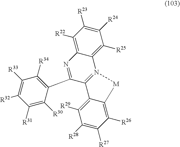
C12=C([R25])C([R24])=C([R23])C([R22])=C1N=C(C1=C([R34])C([R33])=C([R32])C([R31])=C1[R30])C1=N2[M]C2=C([R26])C([R27])=C([R28])C([R29])=C12
